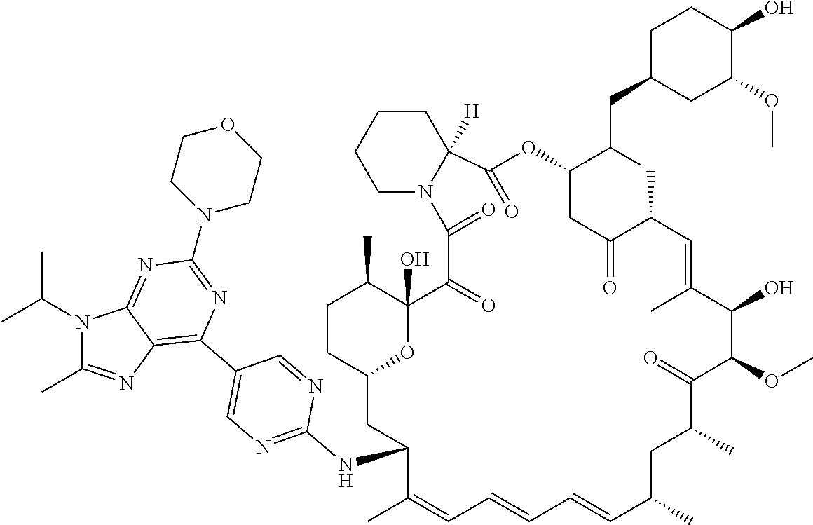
CC1C2(O)C(=O)C(=O)N3CCCCC3([H])C(=O)OC(C(CC3CC(OC)C(O)CC3)C)CC(=O)C(C)C=C(C)C(O)C(OC)C(=O)C(C)CC(C)C=CC=CC=C(C)C(NC3=NC=C(C4=C5N=C(C)N(C(C)C)C5=NC(N5CCOCC5)=N4)C=N3)CC(O2)CC1
